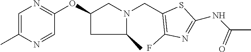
C1=C(C)N=CC(OC2CN(CC3=C(F)N=C(NC(C)=O)S3)C(C)C2)=N1
